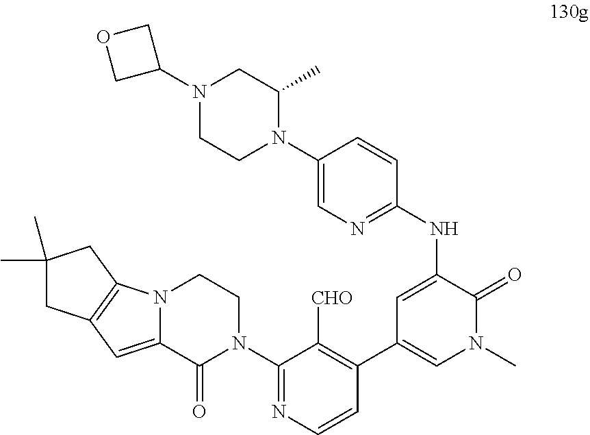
N1(C2COC2)CCN(C2=CN=C(NC3=CC(C4=C([CHO])C(N5CCN6C(=CC7=C6CC(C)(C)C7)C5=O)=NC=C4)=CN(C)C3=O)C=C2)C(C)C1
